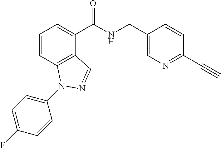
C1=CC2=C(C(C(NCC3=CN=C(C#C)C=C3)=O)=C1)C=NN2C1=CC=C(F)C=C1
